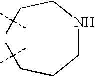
C(NCCC(C)(C)C)CCC(C)(C)C
